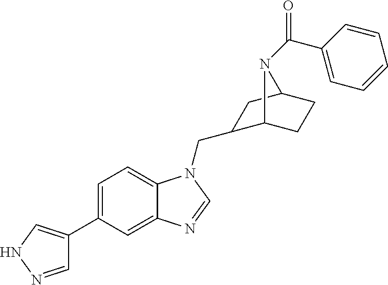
C1=C(C2=CNN=C2)C=C2C(=C1)N(CC1C3CCC(C1)N3C(C1=CC=CC=C1)=O)C=N2
